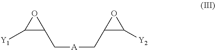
[Y1]C1C(C[A]CC2OC2[Y2])O1
